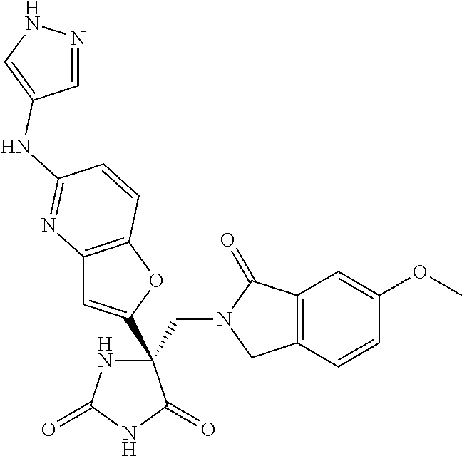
C(C1(C2=CC3=C(O2)C=CC(NC2=CNN=C2)=N3)NC(=O)NC1=O)N1CC2=C(C1=O)C=C(OC)C=C2
